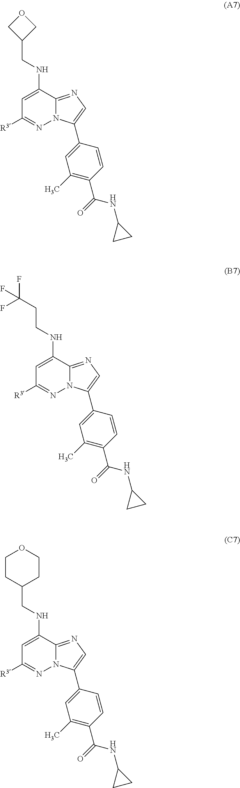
[R3]C1=NN2C(=NC=C2C2=CC(C)=C(C(=O)NC3CC3)C=C2)C(NCC2COC2)=C1.[R3]C1=NN2C(=NC=C2C2=CC(C)=C(C(=O)NC3CC3)C=C2)C(NCCC(F)(F)F)=C1.[R3]C1=NN2C(=NC=C2C2=CC(C)=C(C(=O)NC3CC3)C=C2)C(NCC2CCOCC2)=C1
